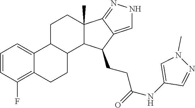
C1=CC(F)=C2C(=C1)C1C(CC2)C2C(C)(CC1)C1=NNC=C1C2CCC(NC1=CN(C)N=C1)=O
